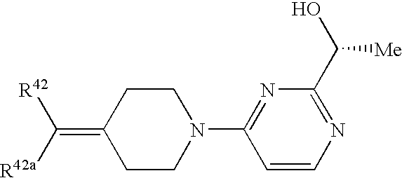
C1(C(O)[Me])=NC=CC(N2CCC(=C([R42a])[R42])CC2)=N1
